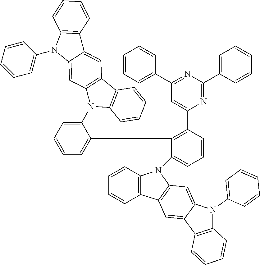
C1=CC=C(C2=NC(C3=CC=CC=C3)=NC(C3=C(C4=CC=CC=C4N4C5=C(C6=C4C=C4C(=C6)C6=C(N4C4=CC=CC=C4)C=CC=C6)C=CC=C5)C(N4C5=C(C=CC=C5)C5=C4C=C4C(=C5)C5=C(N4C4=CC=CC=C4)C=CC=C5)=CC=C3)=C2)C=C1
